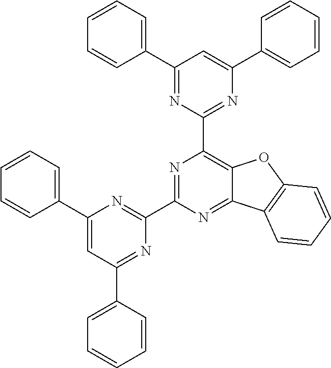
C1(C2=CC(C3=CC=CC=C3)=NC(C3=NC(C4=NC(C5=CC=CC=C5)=CC(C5=CC=CC=C5)=N4)=C4C(=N3)C3=C(O4)C=CC=C3)=N2)=CC=CC=C1
